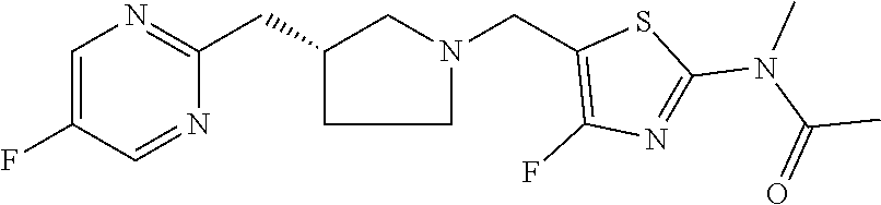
C1C(CC2=NC=C(F)C=N2)CN(CC2=C(F)N=C(N(C(C)=O)C)S2)C1
